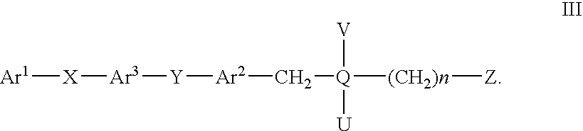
[Ar1][X][Ar3][Y][Ar2]C[Q]([(CH2)n][Z])([V])[U]
